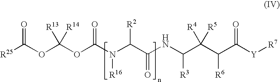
[R25]C(OC(OC(N(C(C(NC(C(C(C([Y][R7])=O)[R6])([R5])[R4])[R3])=O)[R2])[R16])=O)([R14])[R13])=O
